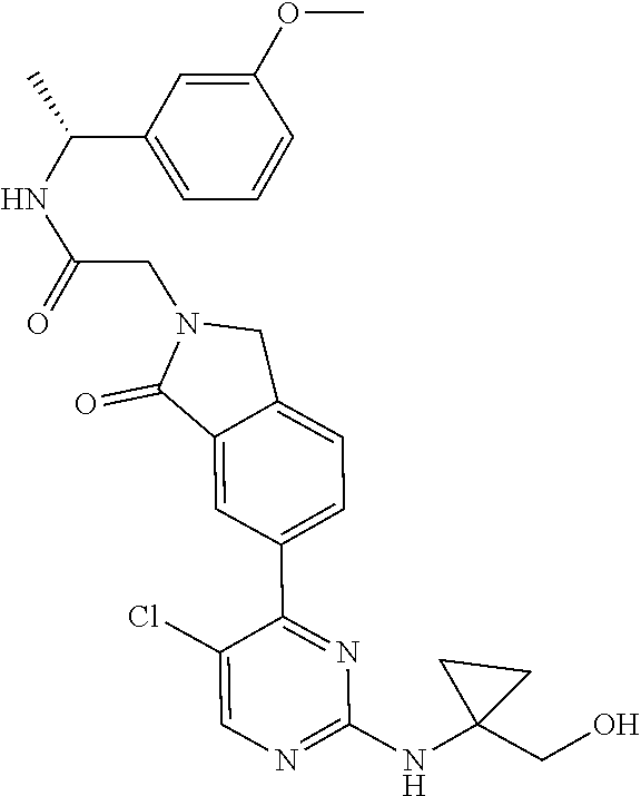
C1(Cl)=CN=C(NC2(CO)CC2)N=C1C1=CC=C2C(=C1)C(=O)N(CC(NC(C1=CC=CC(OC)=C1)C)=O)C2
